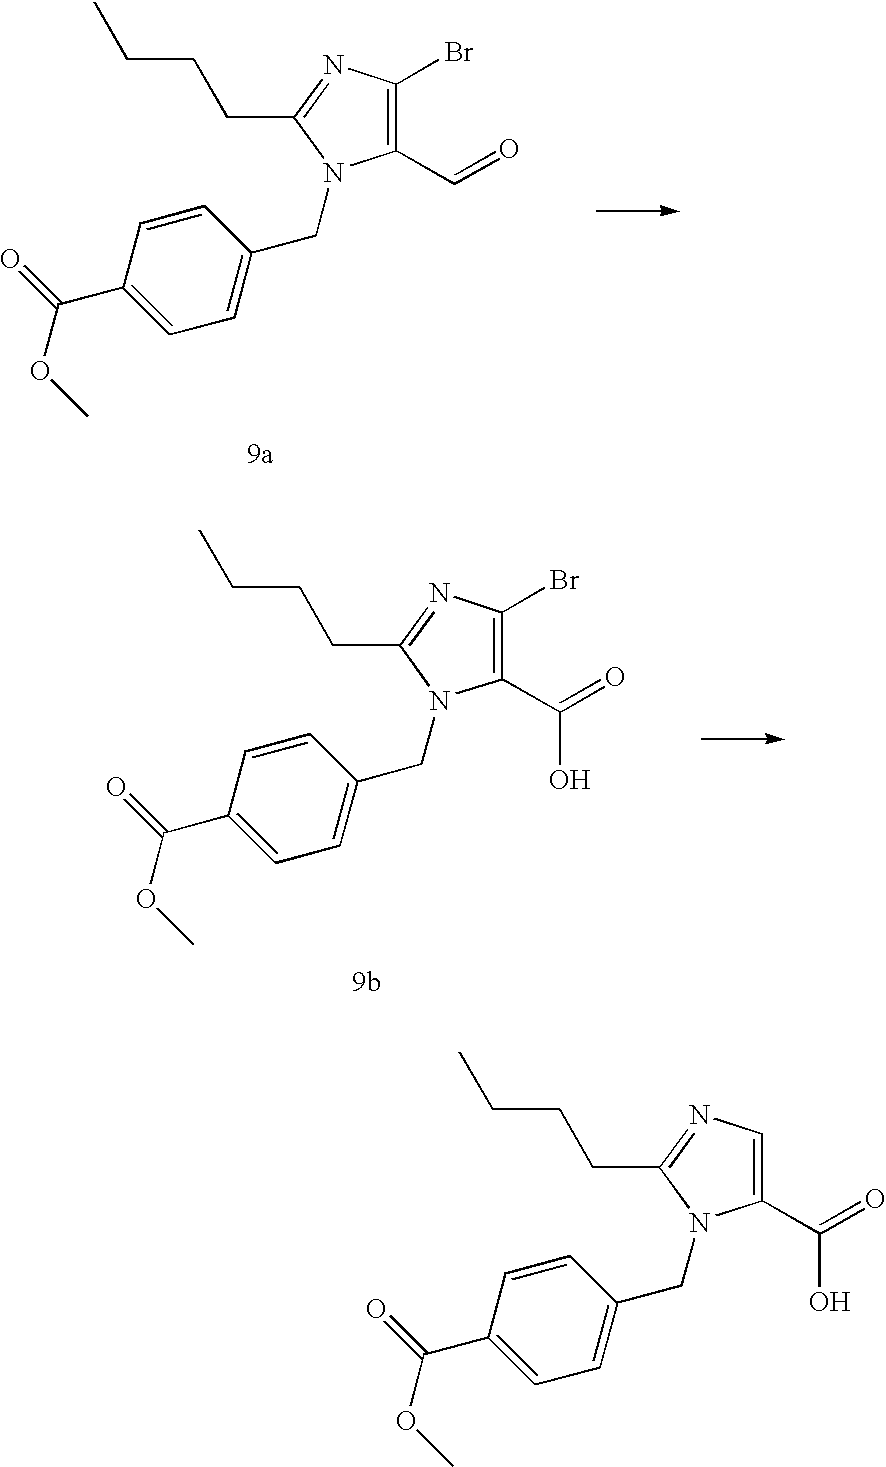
C1(C(=O)O)=CN=C(CCCC)N1CC1=CC=C(C(=O)OC)C=C1.C1(C=O)=C(Br)N=C(CCCC)N1CC1=CC=C(C(=O)OC)C=C1.C1(C(=O)O)=C(Br)N=C(CCCC)N1CC1=CC=C(C(=O)OC)C=C1
